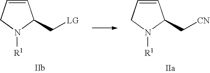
C1=CCN([R1])C1C[LG].C1=CCN([R1])C1C[CN]
